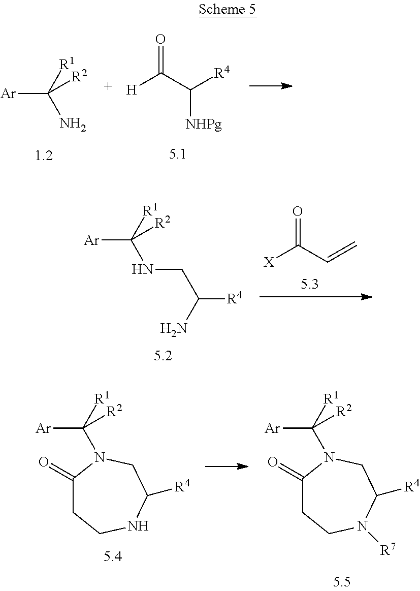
[Ar]C([R1])(NCC([R4])N)[R2].O=C(C=C)[X].[Ar]C([R1])(N)[R2].O=C(C([R4])[NHPg])[H].C([R1])([Ar])([R2])N1C(=O)CCNC([R4])C1.C([R1])([Ar])([R2])N1C(=O)CCN([R7])C([R4])C1
